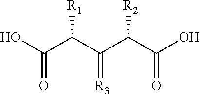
OC(C(C(C(C(O)=O)[R2])=[R3])[R1])=O
